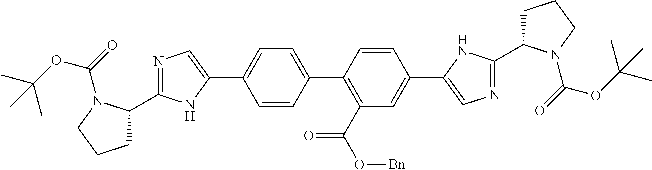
C1=CC(C2=CC=C(C3=CN=C(C4CCCN4C(=O)OC(C)(C)C)N3)C=C2)=C(C(=O)O[Bn])C=C1C1=CN=C(C2CCCN2C(=O)OC(C)(C)C)N1
